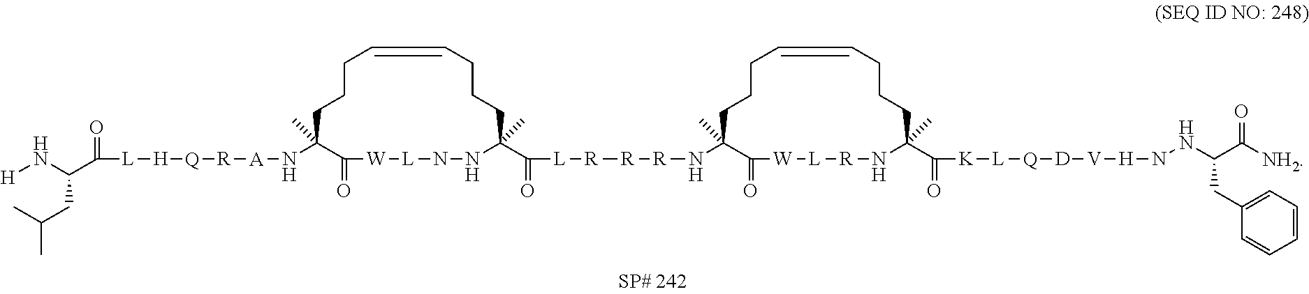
[H]NC(C([L][H][Q][R][A]NC1(C)C(=O)[W][L]NNC(C(=O)[L][R][R][R]NC2(C)C(=O)[W][L][R]NC(C)(C(=O)[K][L][Q][D][V][H]NNC(C([NH2])=O)CC3=CC=CC=C3)CCCC=CCCC2)(C)CCCC=CCCC1)=O)CC(C)C
